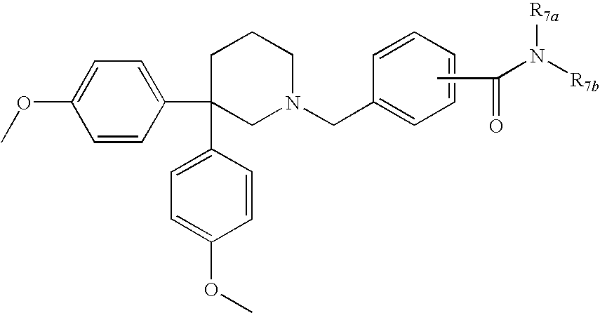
C1=CC(C2(C3=CC=C(OC)C=C3)CN(CC3=CC=CC=C3)CCC2)=CC=C1OC.CC(=O)N([R7b])[R7a]
